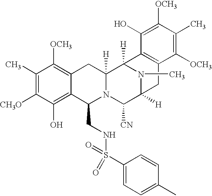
C1(C)=C([CH3O])C(O)=C2C(=C1[OCH3])CC1([H])N(C2CNS(=O)(C2=CC=C(C)C=C2)=O)C([CN])C2([H])CC3=C(C1([H])N2C)C(O)=C([OCH3])C(C)=C3[OCH3]
